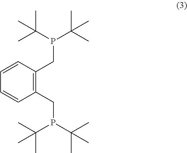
CC(C)(P(C(C)(C)C)CC1=C(CP(C(C)(C)C)C(C)(C)C)C=CC=C1)C
